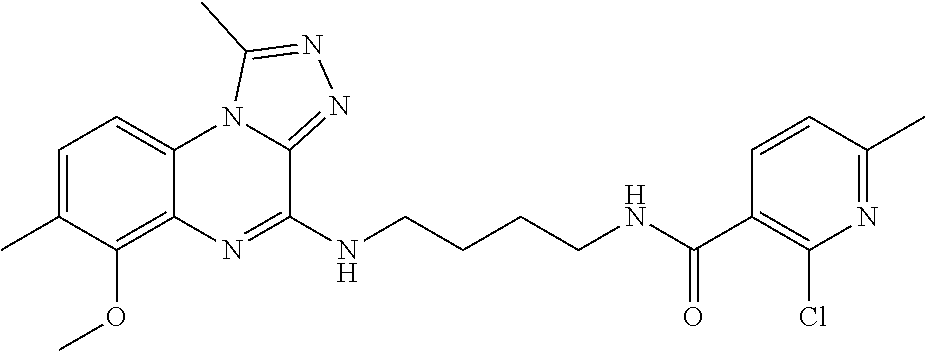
C1=C(C)C(OC)=C2C(=C1)N1C(=NN=C1C)C(NCCCCNC(C1=C(Cl)N=C(C)C=C1)=O)=N2
